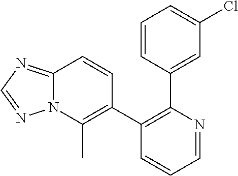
C1=CC(C2=C(C3=C(C)N4C(=NC=N4)C=C3)C=CC=N2)=CC(Cl)=C1
